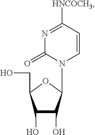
C1(O)C(O)C(N2C(=O)N=C([HNCOCH3])C=C2)OC1CO
